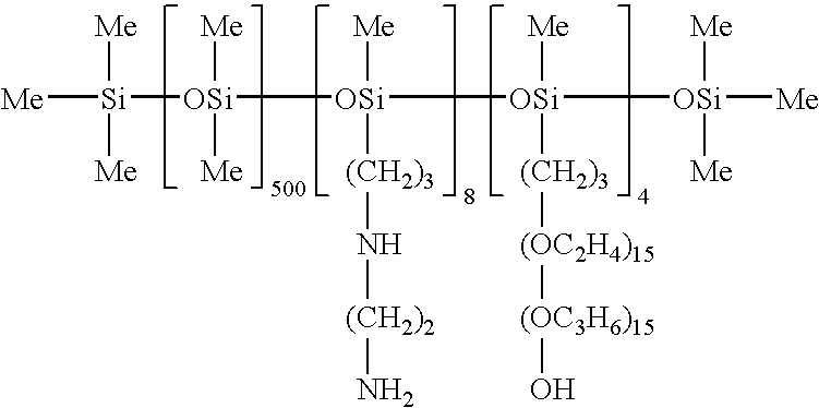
[Me][Si]([Me])([Me])[OSi]([Me])([Me])[OSi]([Me])([(CH2)3]N[(CH2)2]N)[OSi]([Me])([(CH2)3][(OC2H4)15][(OC3H6)15]O)[OSi]([Me])([Me])[Me]
